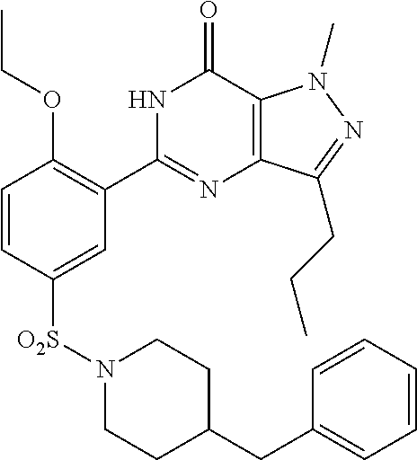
[O2S](C1=CC(C2=NC3=C(C(=O)N2)N(C)N=C3CCC)=C(OCC)C=C1)N1CCC(CC2=CC=CC=C2)CC1
